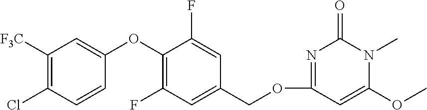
C1([F3C])=C(Cl)C=CC(OC2=C(F)C=C(COC3=NC(=O)N(C)C(OC)=C3)C=C2F)=C1
